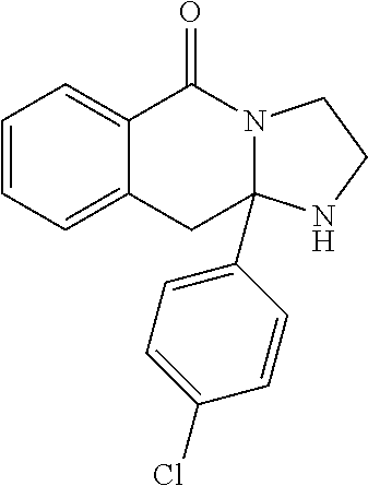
C1=CC=C2C(=C1)C(=O)N1CCNC1(C1=CC=C(Cl)C=C1)C2
